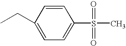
CCC1=CC=C(S(C)(=O)=O)C=C1
